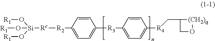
[Si](O[R1])(O[R1])(O[R1])[Rc][R2]C1=CC=C([R3]C2=CC=C([R4]CC3CO[(CH2)q]3)C=C2)C=C1
